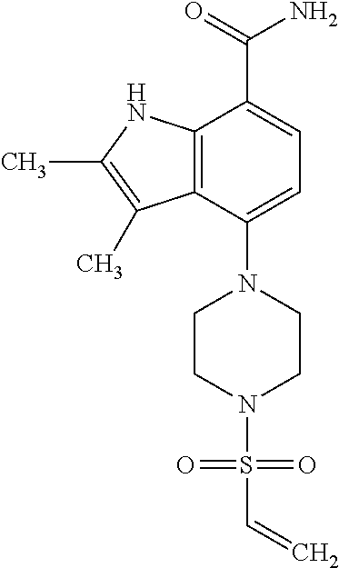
C1(N2CCN(S(C=C)(=O)=O)CC2)=CC=C(C(=O)N)C2=C1C(C)=C(C)N2
